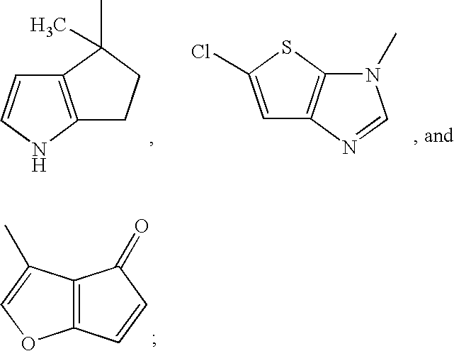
C12=C(NC=C1)CCC2(C)C.C12=C(N=CN1C)C=C(Cl)S2.C12=C(C(C)=CO1)C(=O)C=C2
